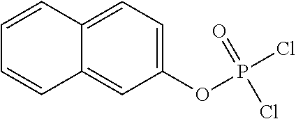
C1=CC2=CC=C(OP(=O)(Cl)Cl)C=C2C=C1
